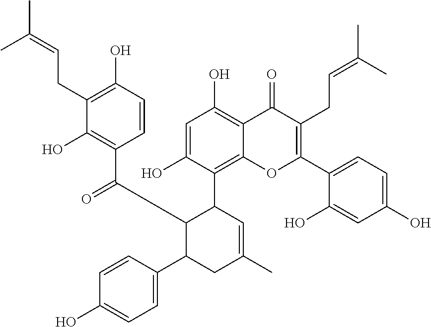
C1=CC(C2CC(C)=CC(C3=C4C(=C(O)C=C3O)C(=O)C(CC=C(C)C)=C(C3=CC=C(O)C=C3O)O4)C2C(=O)C2=C(O)C(CC=C(C)C)=C(O)C=C2)=CC=C1O
